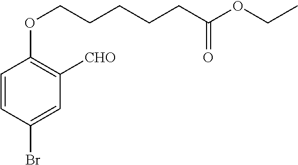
C1=CC(Br)=CC([CHO])=C1OCCCCCC(OCC)=O
